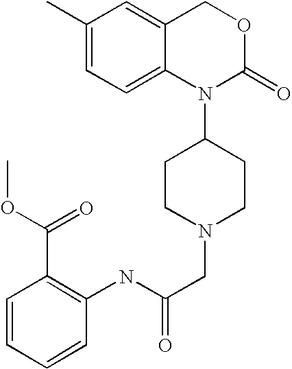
N(C(CN1CCC(N2C(=O)OCC3=CC(C)=CC=C23)CC1)=O)C1=C(C(OC)=O)C=CC=C1
